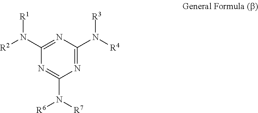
N1=C(N([R4])[R3])N=C(N([R2])[R1])N=C1N([R7])[R6]
